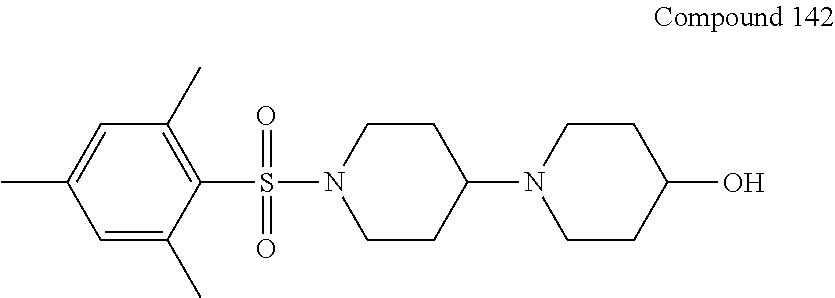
C1=C(C)C(S(=O)(=O)N2CCC(N3CCC(O)CC3)CC2)=C(C)C=C1C
